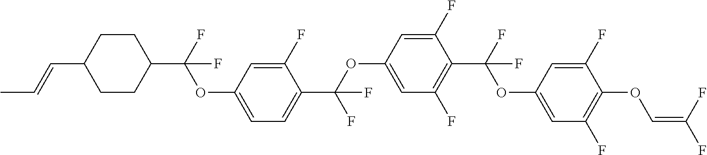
C1CC(C=CC)CCC1C(F)(OC1=CC=C(C(OC2=CC(F)=C(C(F)(OC3=CC(F)=C(OC=C(F)F)C(F)=C3)F)C(F)=C2)(F)F)C(F)=C1)F
